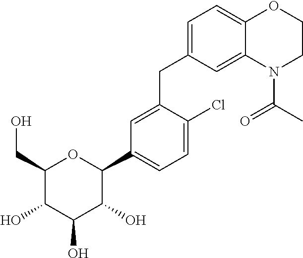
C1(CO)C(O)C(O)C(O)C(C2=CC=C(Cl)C(CC3=CC=C4C(=C3)N(C(C)=O)CCO4)=C2)O1
